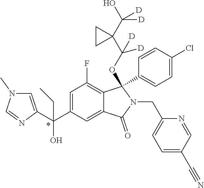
C1=C(C(C2=CN(C)C=N2)(O)CC)C=C2C(=C1F)C(C1=CC=C(Cl)C=C1)(OC([D])(C1(C([D])(O)[D])CC1)[D])N(CC1=CC=C(C#N)C=N1)C2=O
